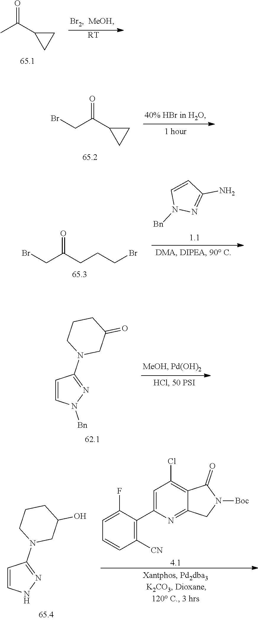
CC(C1CC1)=O.[RT].BrCC(C1CC1)=O.BrCC(CCCBr)=O.N1([Bn])N=C(N)C=C1.C1=CN([Bn])N=C1N1CC(=O)CCC1.C1=CNN=C1N1CC(O)CCC1.C1([CN])=C(C2=CC(Cl)=C3C(=N2)CN([Boc])C3=O)C(F)=CC=C1.[4.1]
